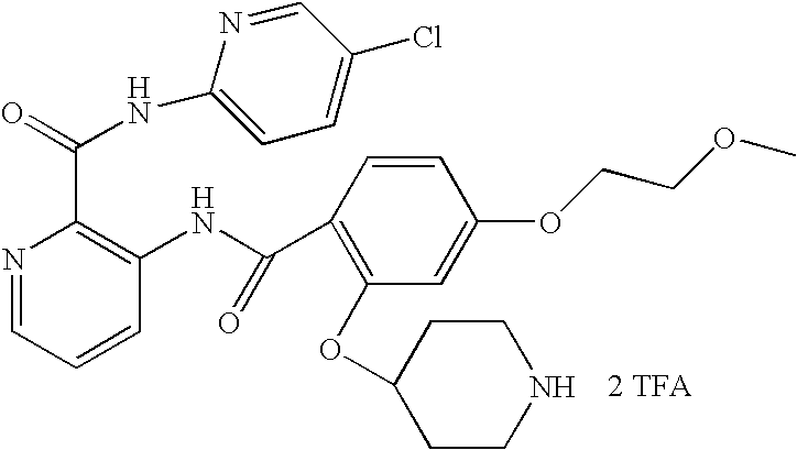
N1=CC=CC(NC(C2=C(OC3CCNCC3)C=C(OCCOC)C=C2)=O)=C1C(=O)NC1=CC=C(Cl)C=N1.[2 TFA]
